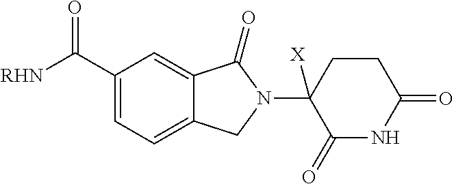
C1=C(C(=O)[RHN])C=C2C(=C1)CN(C1([X])C(=O)NC(=O)CC1)C2=O
